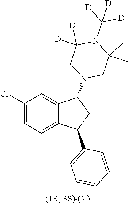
C1(Cl)=CC=C2C(=C1)C(N1CC(C)(C)N(C([D])([D])[D])C([D])([D])C1)CC2C1=CC=CC=C1
